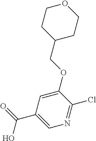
C1(OCC2CCOCC2)=CC(C(O)=O)=CN=C1Cl
